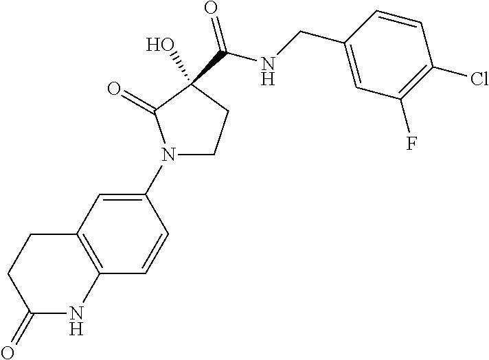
C1(N2CCC(O)(C(=O)NCC3=CC(F)=C(Cl)C=C3)C2=O)=CC2=C(C=C1)NC(=O)CC2
